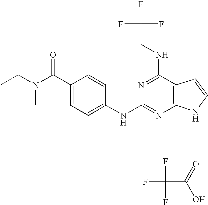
N(C(C1=CC=C(NC2=NC3=C(C(NCC(F)(F)F)=N2)C=CN3)C=C1)=O)(C(C)C)C.O=C(O)C(F)(F)F
